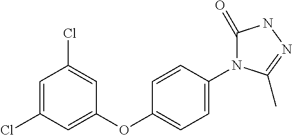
C1(Cl)=CC(OC2=CC=C(N3C(=O)NN=C3C)C=C2)=CC(Cl)=C1
